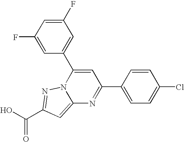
O=C(O)C1=NN2C(=C1)N=C(C1=CC=C(Cl)C=C1)C=C2C1=CC(F)=CC(F)=C1
